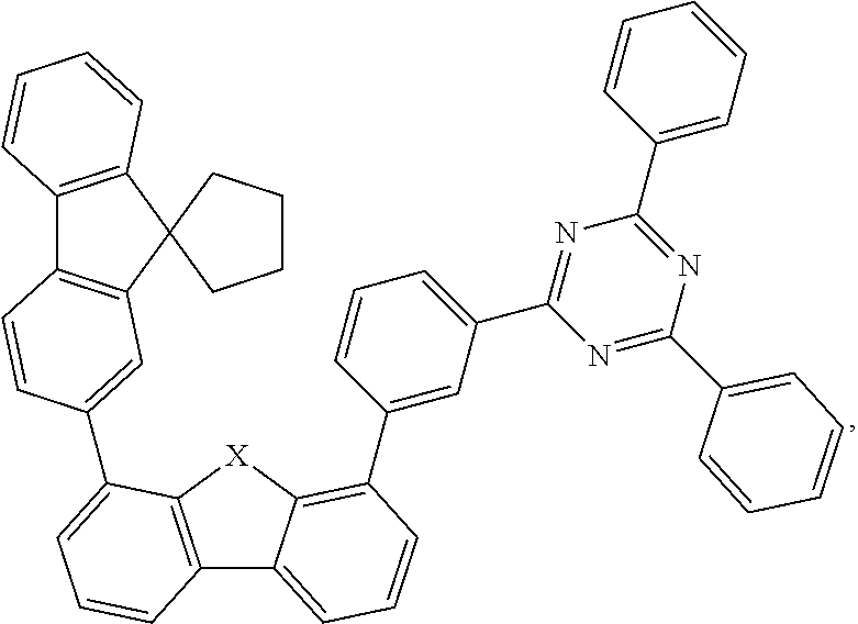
C12=C([X]C3=C(C4=CC(C5=NC(C6=CC=CC=C6)=NC(C6=CC=CC=C6)=N5)=CC=C4)C=CC=C13)C(C1=CC3=C(C4=C(C35CCCC5)C=CC=C4)C=C1)=CC=C2
